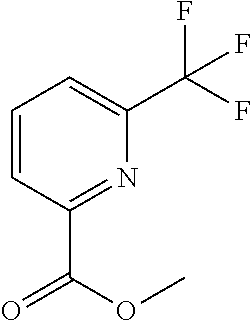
C1=CC(C(=O)OC)=NC(C(F)(F)F)=C1
